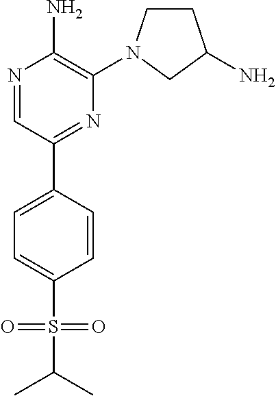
N1=CC(C2=CC=C(S(=O)(=O)C(C)C)C=C2)=NC(N2CCC(N)C2)=C1N
